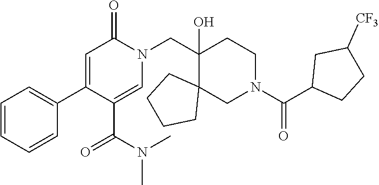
C1=CC=CC(C2=CC(=O)N(CC3(O)CCN(C(C4CCC([CF3])C4)=O)CC34CCCC4)C=C2C(N(C)C)=O)=C1
